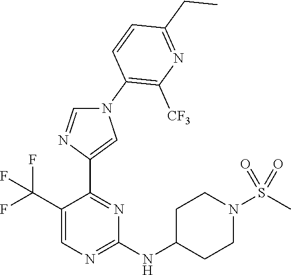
N1(C2=C([CF3])N=C(CC)C=C2)C=NC(C2=NC(NC3CCN(S(C)(=O)=O)CC3)=NC=C2C(F)(F)F)=C1
